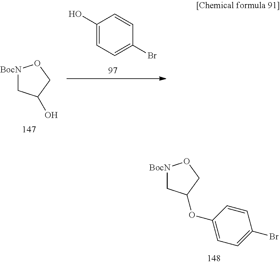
C1(O)=CC=C(Br)C=C1.[BocN]1CC(O)CO1.[BocN]1CC(OC2=CC=C(Br)C=C2)CO1
